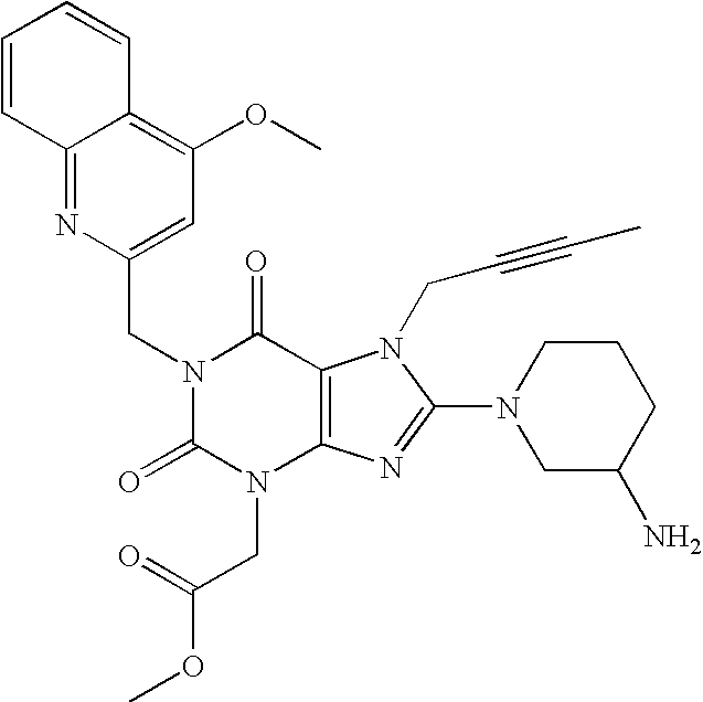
C12=NC(CN3C(=O)N(CC(OC)=O)C4=C(C3=O)N(CC#CC)C(N3CC(N)CCC3)=N4)=CC(OC)=C1C=CC=C2
